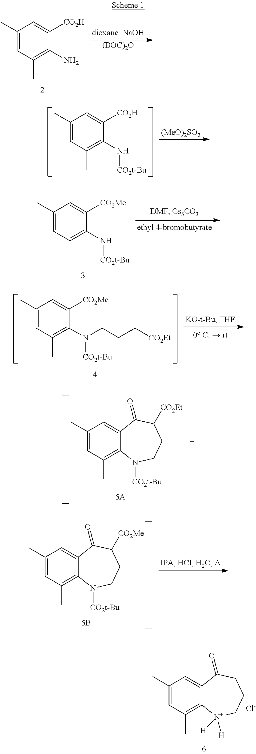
C1(C)=CC(C)=C(N)C([CO2H])=C1.[(BOC)2O].C1(C)=CC(C)=C(N[CO2t-Bu])C([CO2H])=C1.[(MeO)2SO2].C1(C)=CC(C)=C(N[CO2t-Bu])C([CO2Me])=C1.C1(C)=CC(C)=C(N([CO2t-Bu])CCC[CO2Et])C([CO2Me])=C1.C1(C)=CC(C)=C2C(=C1)C(=O)C([CO2Et])CCN2[CO2t-Bu].C1(C)=CC(C)=C2C(=C1)C(=O)C([CO2Me])CCN2[CO2t-Bu].C1(C)=CC(C)=C2C(=C1)C(=O)CCC[N+]2([H])[H].[Cl-]
